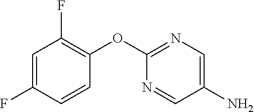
C1=C(F)C=CC(OC2=NC=C(N)C=N2)=C1F
